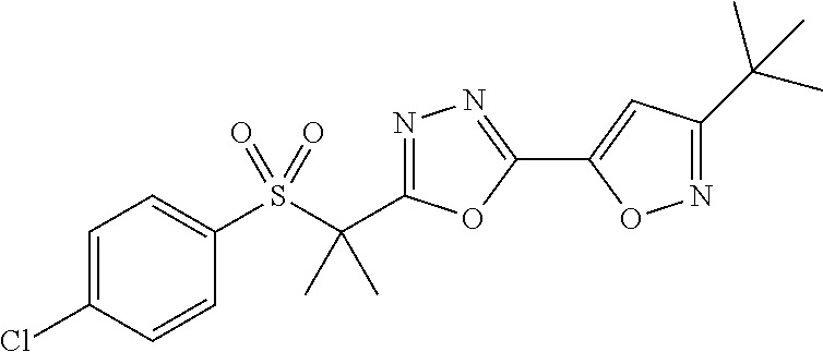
S(C(C)(C)C1=NN=C(C2=CC(C(C)(C)C)=NO2)O1)(=O)(=O)C1=CC=C(Cl)C=C1
